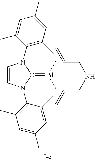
C1=CN(C2=C(C)C=C(C)C=C2C)C(=[Pd](C)C)N1C1=C(C)C=C(C)C=C1C.C=CCNCC=C
